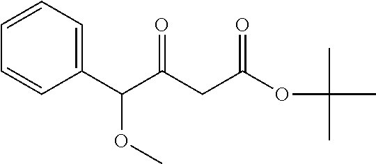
C(C(CC(OC(C)(C)C)=O)=O)(C1=CC=CC=C1)OC
